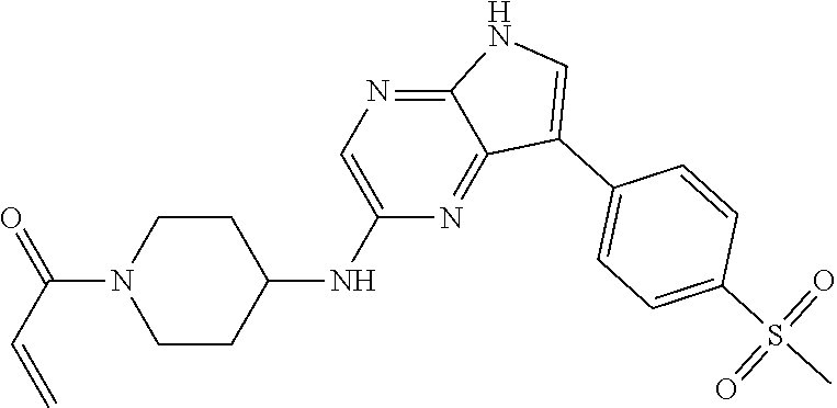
C1CC(NC2=CN=C3C(=N2)C(C2=CC=C(S(C)(=O)=O)C=C2)=CN3)CCN1C(C=C)=O
